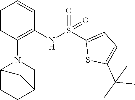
C1=CC(N2CC3CCC2C3)=C(NS(C2=CC=C(C(C)(C)C)S2)(=O)=O)C=C1
